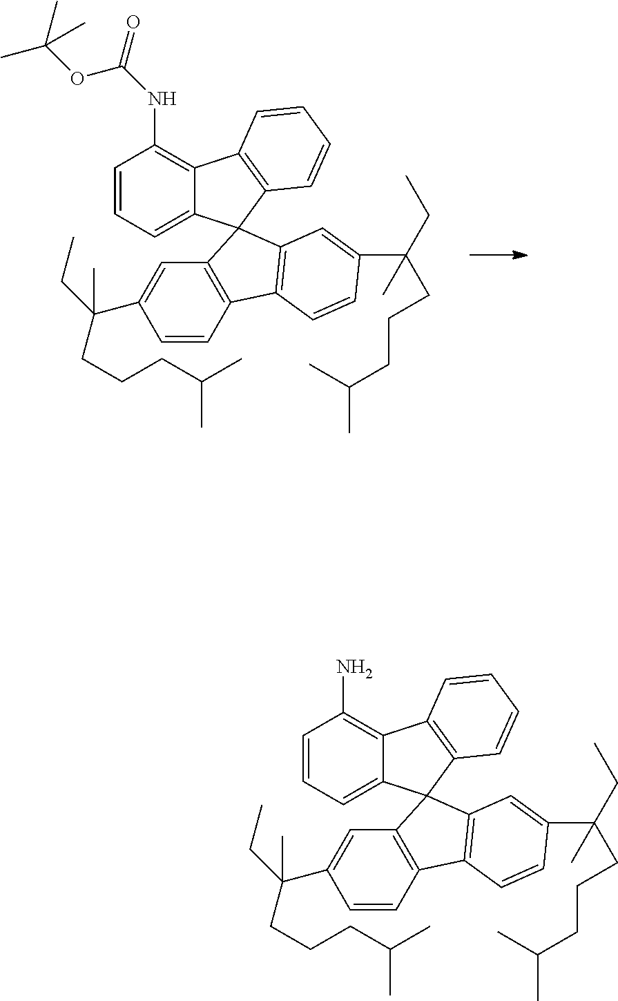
C1=CC=C2C(=C1NC(OC(C)(C)C)=O)C1=C(C=CC=C1)C21C2=C(C=CC(C(CCCC(C)C)(CC)C)=C2)C2=C1C=C(C(CC)(C)CCCC(C)C)C=C2.C1=CC=C2C(=C1N)C1=C(C=CC=C1)C21C2=C(C=CC(C(CCCC(C)C)(CC)C)=C2)C2=C1C=C(C(CC)(C)CCCC(C)C)C=C2
